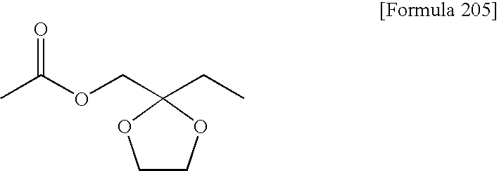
CC(OCC1(CC)OCCO1)=O
